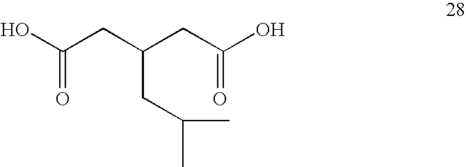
OC(CC(CC(O)=O)CC(C)C)=O
